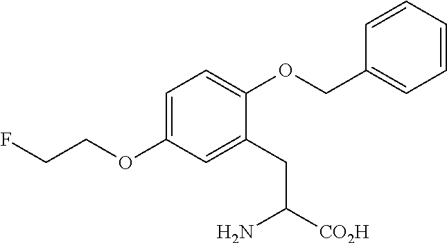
C1=C(OCCF)C=C(CC([CO2H])N)C(OCC2=CC=CC=C2)=C1
